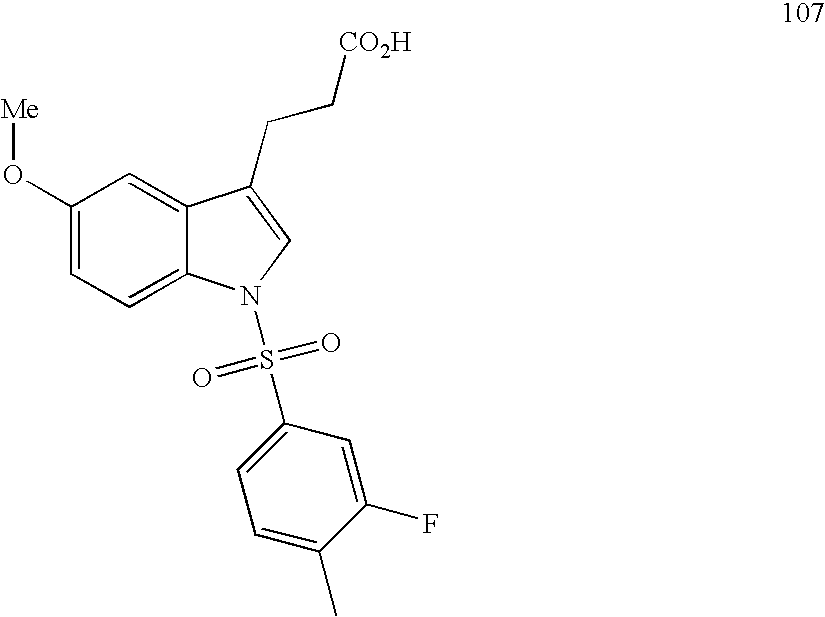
C1(O[Me])=CC=C2C(=C1)C(CC[CO2H])=CN2S(C1=CC=C(C)C(F)=C1)(=O)=O
